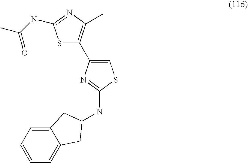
S1C(C2=CSC(NC3CC4=CC=CC=C4C3)=N2)=C(C)N=C1NC(C)=O
